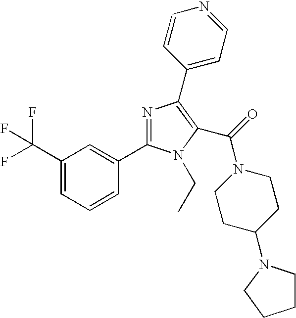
C1(C(F)(F)F)=CC=CC(C2=NC(C3=CC=NC=C3)=C(C(=O)N3CCC(N4CCCC4)CC3)N2CC)=C1
